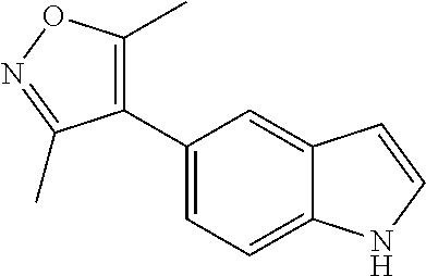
C1(C2=CC=C3C(=C2)C=CN3)=C(C)ON=C1C
